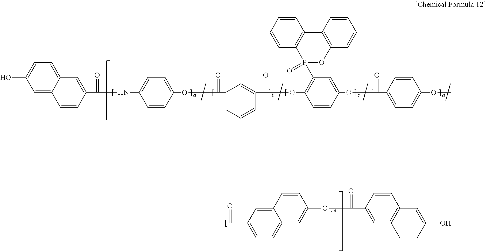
C(=O)(C1=CC=C2C(=C1)C=CC(OC(=O)C1=CC3=C(C=C1)C=C(O)C=C3)=C2)C.C1=C2C(=CC=C1O)C=C(C(NC1=CC=C(OC(=O)C3=CC=CC(C(OC4=C(P5(=O)OC6=C(C7=C5C=CC=C7)C=CC=C6)C=C(OC(C5=CC=C(OC)C=C5)=O)C=C4)=O)=C3)C=C1)=O)C=C2
